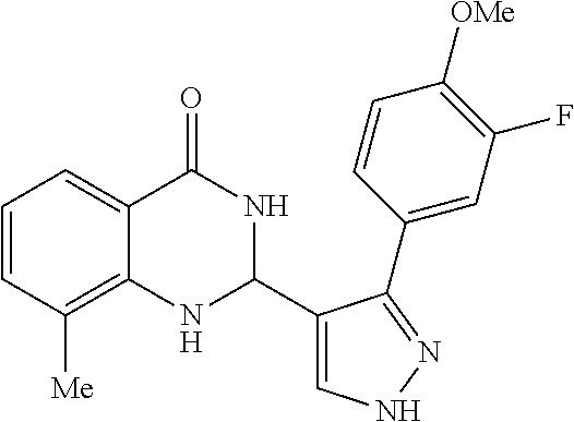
C1=CC([Me])=C2C(=C1)C(=O)NC(C1=CNN=C1C1=CC(F)=C([OMe])C=C1)N2
